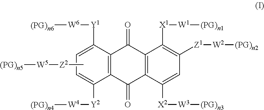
C12=C(C([Y1][W6][(PG)n6])=CC=C1[Y2][W4][(PG)n4])C(=O)C1=C(C2=O)C([X2][W3][(PG)n3])=CC([Z1][W2][(PG)n2])=C1[X1][W1][(PG)n1].C[Z2][W5][(PG)n5]
